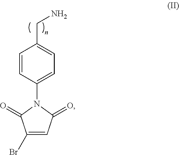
C1=CC(N2C(=O)C(Br)=CC2=O)=CC=C1CN
